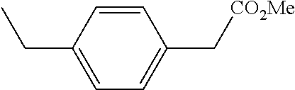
C1=CC(CC)=CC=C1C[CO2Me]
